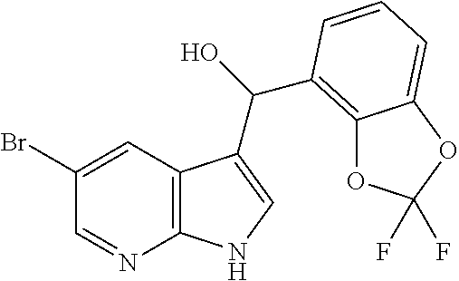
C1(Br)=CC2=C(N=C1)NC=C2C(O)C1=C2OC(F)(F)OC2=CC=C1
